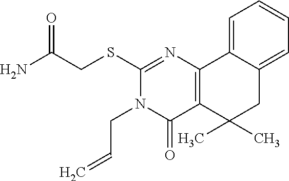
C(CSC1=NC2=C(C(=O)N1CC=C)C(C)(C)CC1=CC=CC=C21)(N)=O
